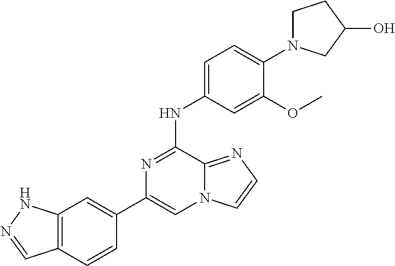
C12=C(C=CC(C3=CN4C(=NC=C4)C(NC4=CC=C(N5CCC(O)C5)C(OC)=C4)=N3)=C1)C=NN2
